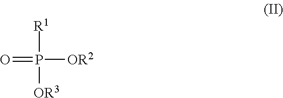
[R1]P([OR3])([OR2])=O
